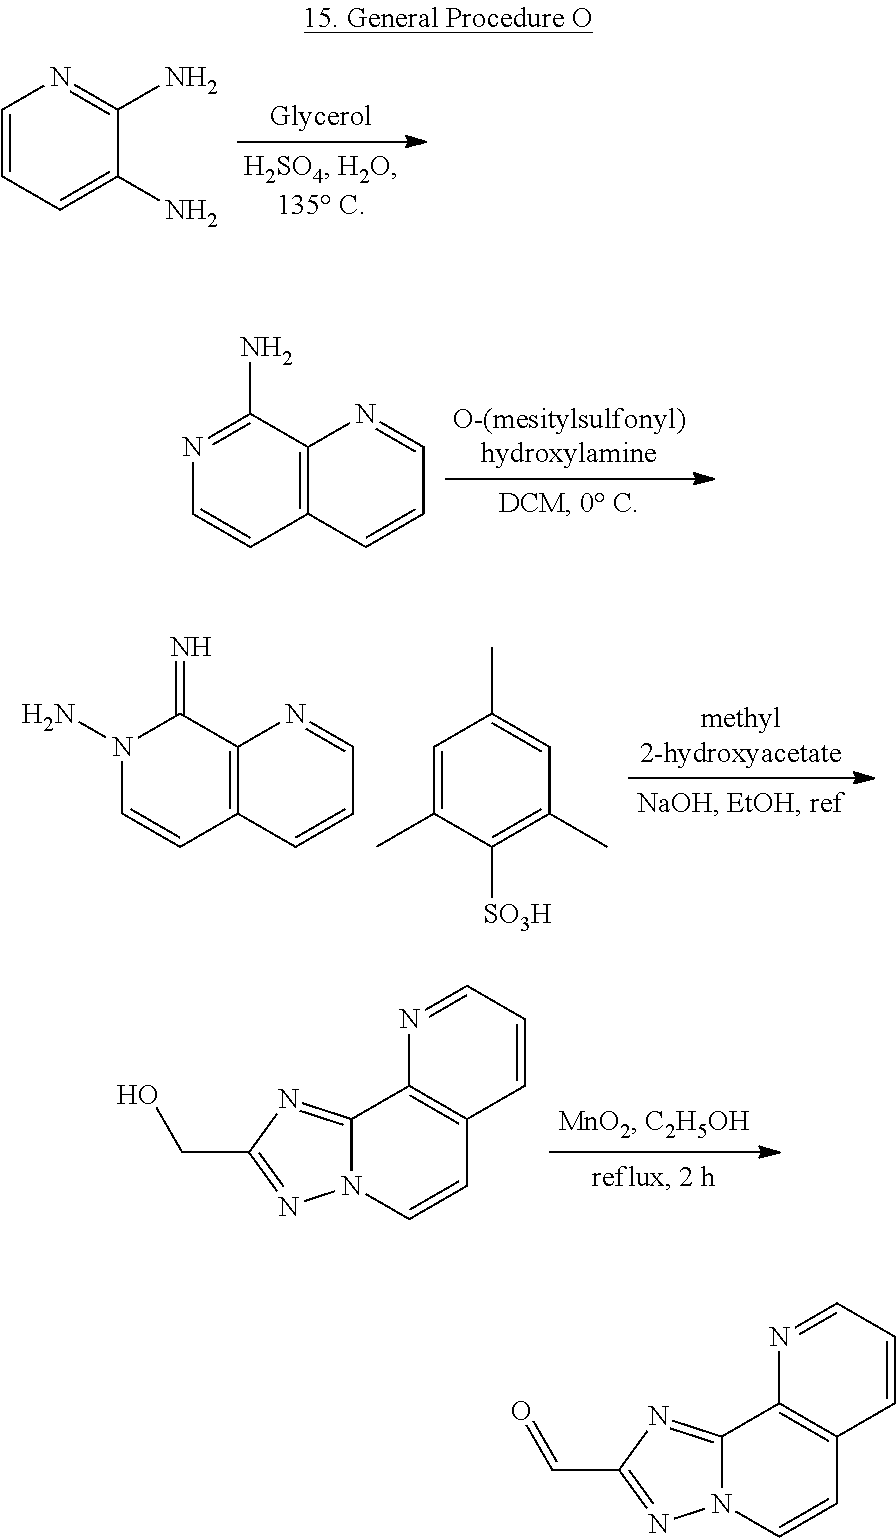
C1=CC=C(N)C(N)=N1.C12=C(C(N)=NC=C1)N=CC=C2.C12=C(C(=N)N(N)C=C1)N=CC=C2.C1(C)=CC(C)=CC(C)=C1[SO3H].C12=NC(CO)=NN1C=CC1=C2N=CC=C1.C12=NC(C=O)=NN1C=CC1=C2N=CC=C1
